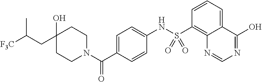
C(C1(O)CCN(C(=O)C2=CC=C(NS(C3=C4C(=CC=C3)C(O)=NC=N4)(=O)=O)C=C2)CC1)C([F3C])C
